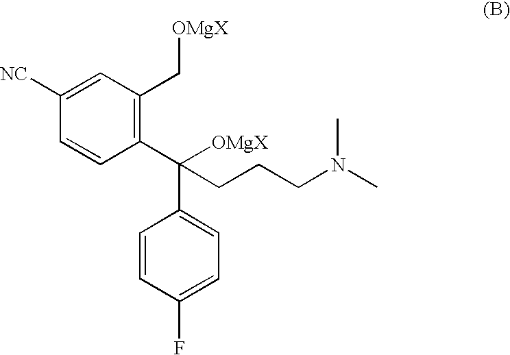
C1=CC(C(C2=CC=C(F)C=C2)([OMgX])CCCN(C)C)=C(C[OMgX])C=C1[NC]
